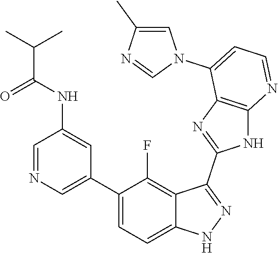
C1=NC=C(C2=CC=C3C(=C2F)C(C2=NC4=C(N2)N=CC=C4N2C=C(C)N=C2)=NN3)C=C1NC(C(C)C)=O
